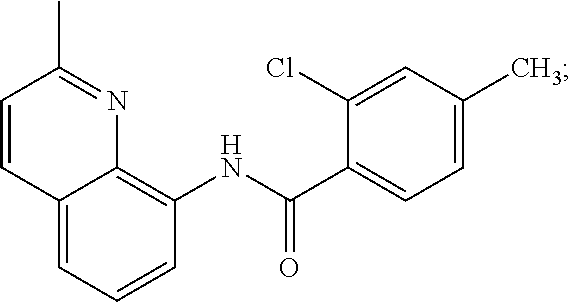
C12=CC=CC(NC(C3=CC=C(C)C=C3Cl)=O)=C1N=C(C)C=C2
